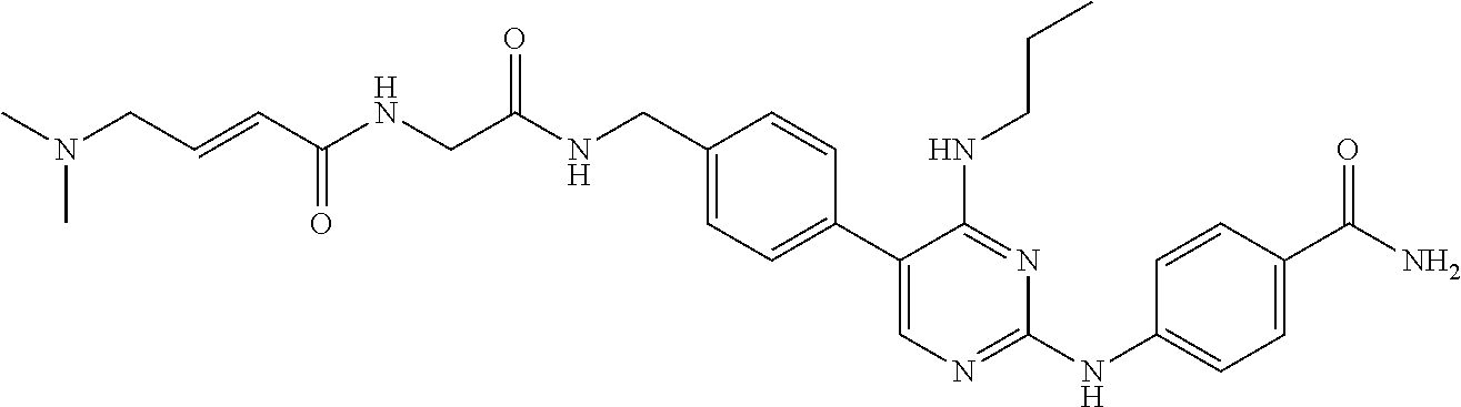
C1(C2=CN=C(NC3=CC=C(C(N)=O)C=C3)N=C2NCCC)=CC=C(CNC(CNC(C=CCN(C)C)=O)=O)C=C1
